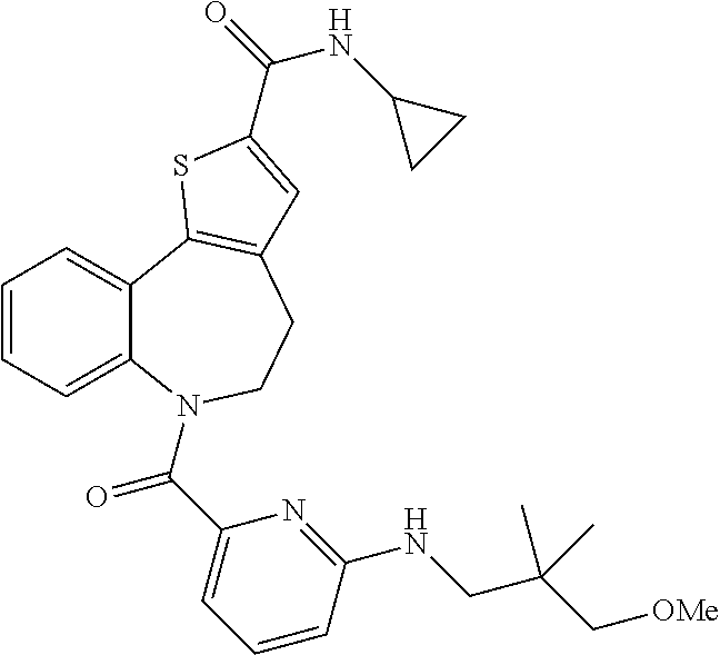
C1=CC=C2C(=C1)C1=C(CCN2C(C2=CC=CC(NCC(C[OMe])(C)C)=N2)=O)C=C(C(NC2CC2)=O)S1
